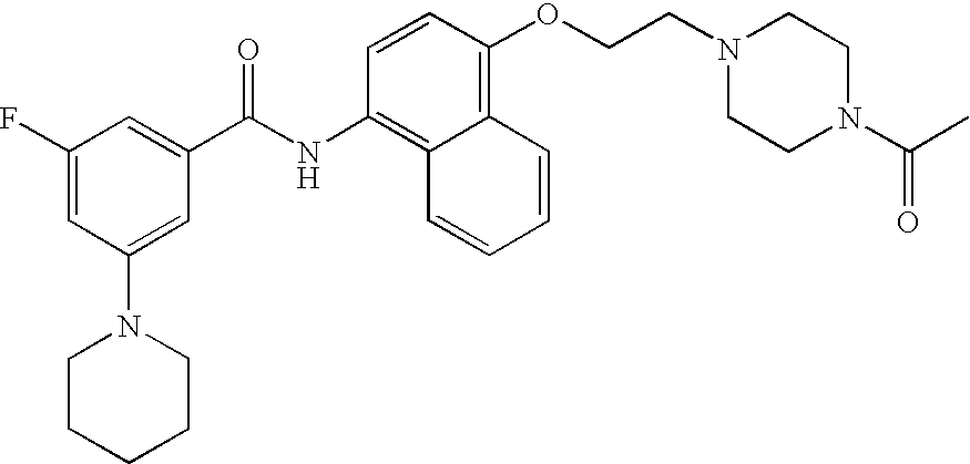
C1(F)=CC(N2CCCCC2)=CC(C(NC2=C3C(=C(OCCN4CCN(C(C)=O)CC4)C=C2)C=CC=C3)=O)=C1
